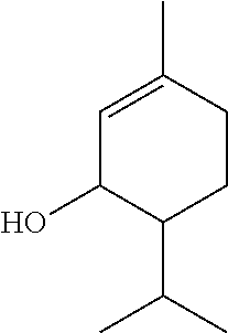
C1=C(C)CCC(C(C)C)C1O
